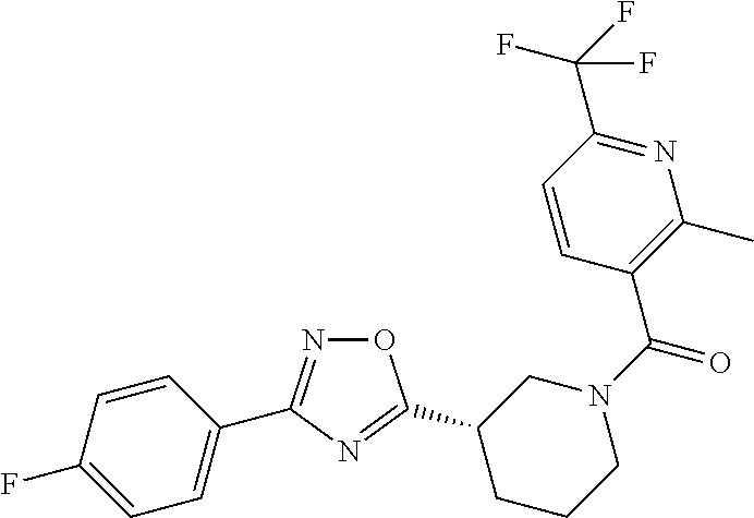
O1N=C(C2=CC=C(F)C=C2)N=C1C1CCCN(C(=O)C2=C(C)N=C(C(F)(F)F)C=C2)C1
